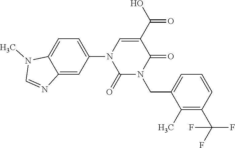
C1=C(N2C(=O)N(CC3=CC=CC(C(F)(F)F)=C3C)C(=O)C(C(O)=O)=C2)C=C2C(=C1)N(C)C=N2
